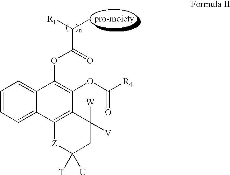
C1=CC=C2C(=C1)C(OC(C([R1])C)=O)=C(OC([R4])=O)C1=C2[Z]C([T])([U])CC1([W])[V]
